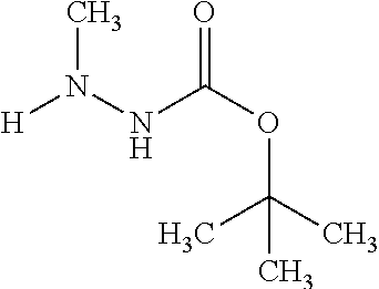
[H]N(NC(OC(C)(C)C)=O)C
